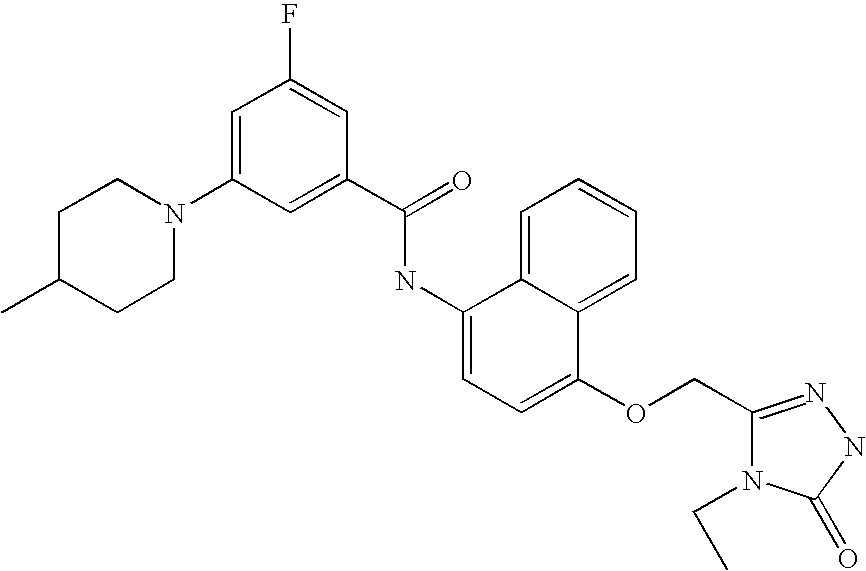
C1=C(N2CCC(C)CC2)C=C(C(=O)NC2=CC=C(OCC3=NNC(=O)N3CC)C3=CC=CC=C23)C=C1F
